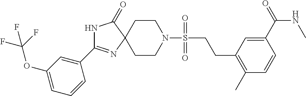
C1CN(S(CCC2=C(C)C=CC(C(=O)NC)=C2)(=O)=O)CCC12N=C(C1=CC(OC(F)(F)F)=CC=C1)NC2=O
